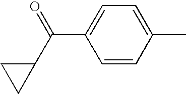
C1=CC(C)=CC=C1C(C1CC1)=O
